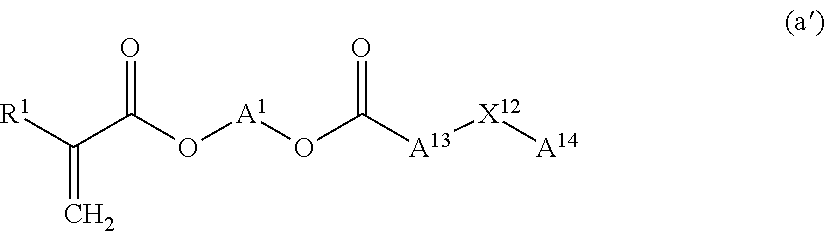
C(C(O[A1]OC([A13][X12][A14])=O)=O)([R1])=C
